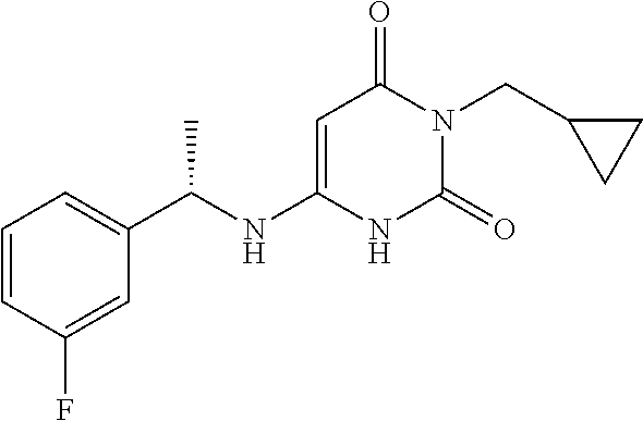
C1=CC(F)=CC(C(NC2=CC(=O)N(CC3CC3)C(=O)N2)C)=C1
